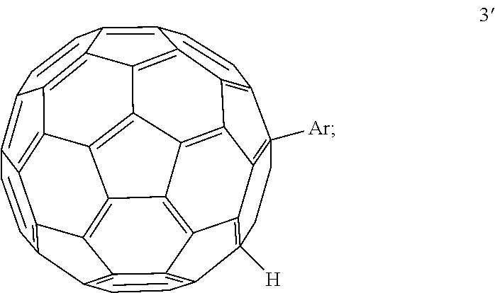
C1CC2([H])=C3C4=C1([Ar])C1=C5C4=C4C6=C3C3=C2C=CC2=C3C3=C6C6=C4C4=C5C(=C5C=CC7=C8C(=C6C7=C45)C3=C2C=C8)C=C1
